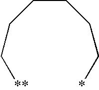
C(CCCCC*)[**]
